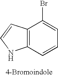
C12=C(C=CC=C1Br)NC=C2
